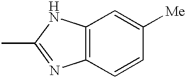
C12=C(C=CC([Me])=C1)N=C(C)N2
